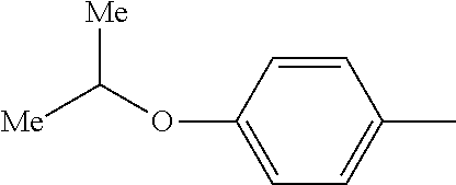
C1=CC(OC([Me])[Me])=CC=C1C
